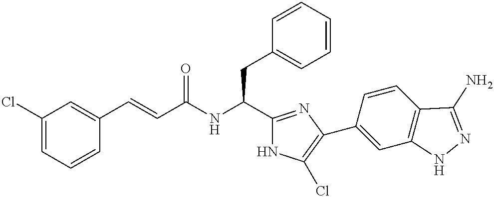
C1(Cl)=CC=CC(C=CC(NC(C2=NC(C3=CC4=C(C=C3)C(N)=NN4)=C(Cl)N2)CC2=CC=CC=C2)=O)=C1
